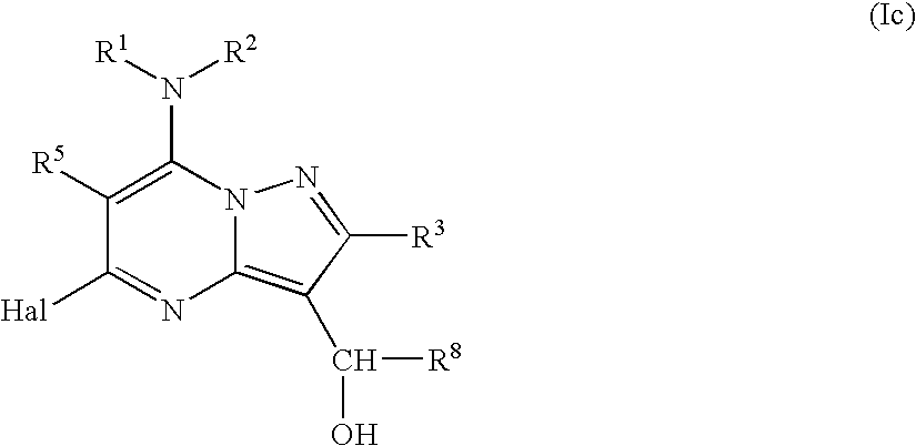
C1([R5])=C(N([R1])[R2])N2C(=C(C(O)[R8])C([R3])=N2)N=C1[Hal]
